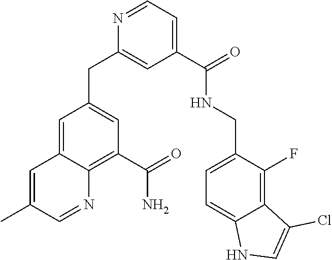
N1=CC=C(C(NCC2=CC=C3C(=C2F)C(Cl)=CN3)=O)C=C1CC1=CC(C(N)=O)=C2C(=C1)C=C(C)C=N2
